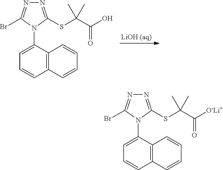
C12=C(C(N3C(Br)=NN=C3SC(C(=O)O)(C)C)=CC=C1)C=CC=C2.C12=C(C(N3C(Br)=NN=C3SC(C(=O)[O-Li+])(C)C)=CC=C1)C=CC=C2
